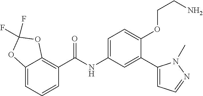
C12=CC=CC(C(=O)NC3=CC=C(OCCN)C(C4=CC=NN4C)=C3)=C1OC(F)(F)O2
